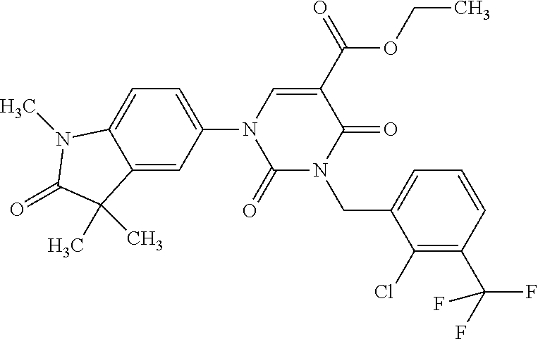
C12=CC(N3C(=O)N(CC4=CC=CC(C(F)(F)F)=C4Cl)C(=O)C(C(OCC)=O)=C3)=CC=C1N(C)C(=O)C2(C)C
